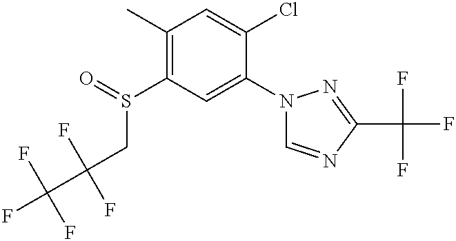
C1(C)=C(S(CC(C(F)(F)F)(F)F)=O)C=C(N2C=NC(C(F)(F)F)=N2)C(Cl)=C1
